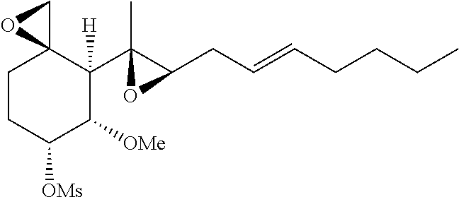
C1CC([OMs])C([OMe])C(C2(C)C(CC=CCCCC)O2)([H])C12CO2
